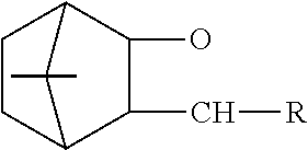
C1(O)C2CCC(C1C[R])C2(C)C
